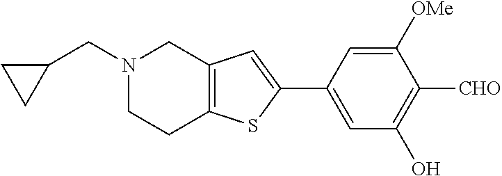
C1(C2=CC(O)=C([CHO])C([OMe])=C2)=CC2=C(S1)CCN(CC1CC1)C2
